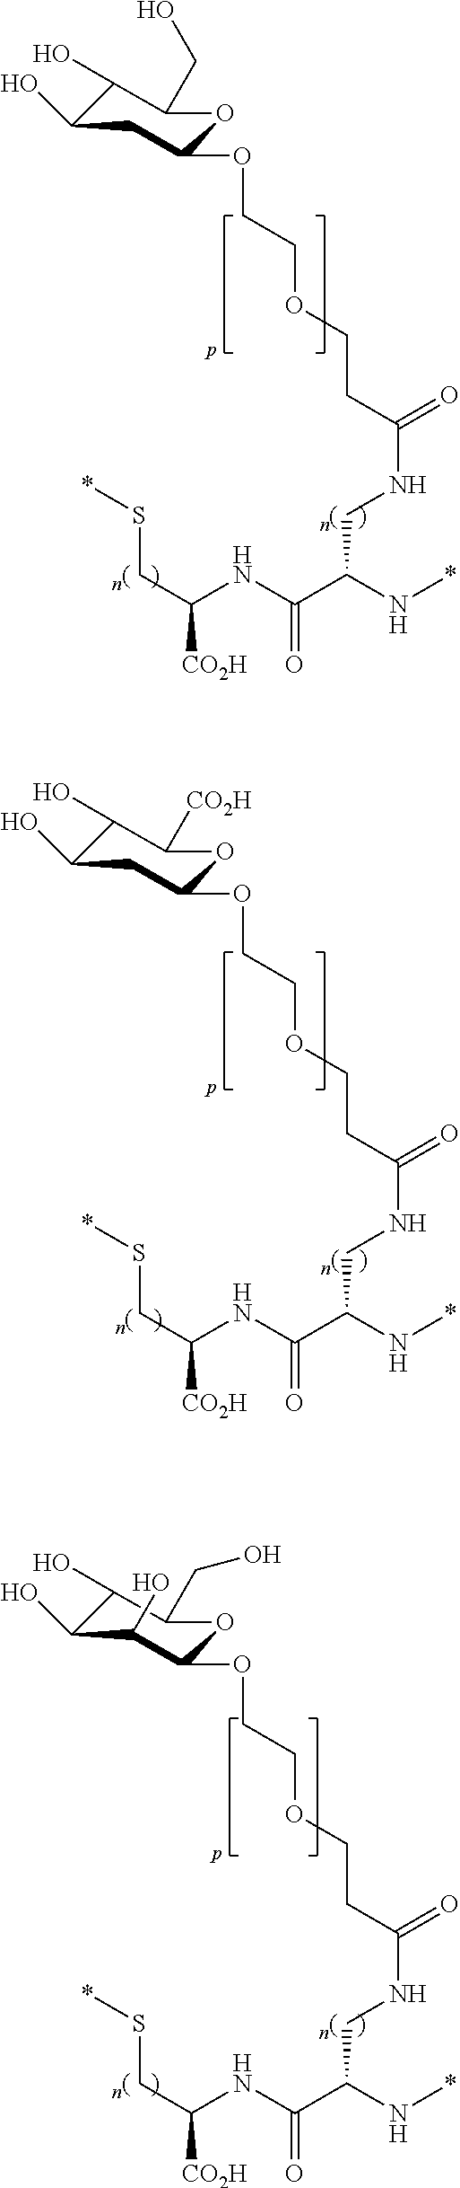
C1(O)C(O)CC(OCCOCCC(NCC(C(NC(CS*)[CO2H])=O)N*)=O)OC1CO.C1(O)C(O)CC(OCCOCCC(NCC(C(NC(CS*)[CO2H])=O)N*)=O)OC1[CO2H].C1(O)C(O)C(O)C(OCCOCCC(NCC(C(NC(CS*)[CO2H])=O)N*)=O)OC1CO
